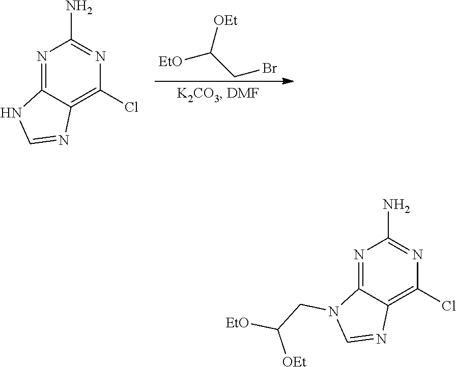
[OEt]C(CBr)[EtO].N1=C2C(=C(Cl)N=C1N)N=CN2.N1=C2C(=C(Cl)N=C1N)N=CN2CC([EtO])[OEt]
